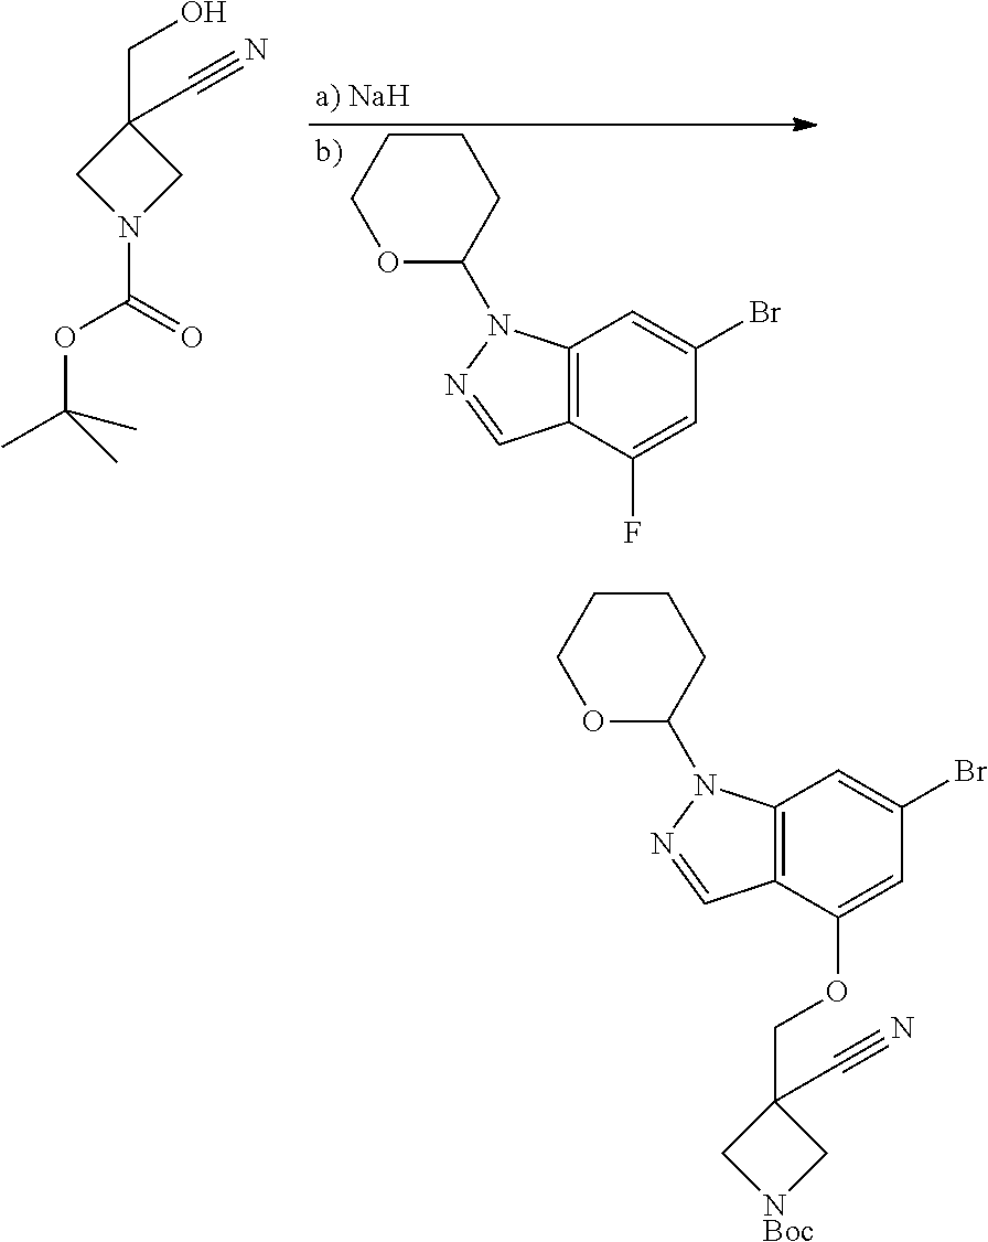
N1(C(=O)OC(C)(C)C)CC(CO)(C#N)C1.C1CCOC(N2C3=C(C(F)=CC(Br)=C3)C=N2)C1.C1CCOC(N2C3=C(C(OCC4(C#N)C[NBoc]C4)=CC(Br)=C3)C=N2)C1
